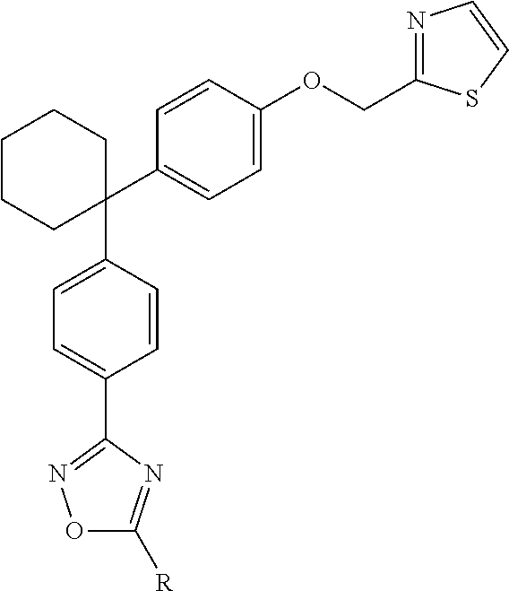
C1(C2=CC=C(OCC3=NC=CS3)C=C2)(C2=CC=C(C3=NOC([R])=N3)C=C2)CCCCC1
